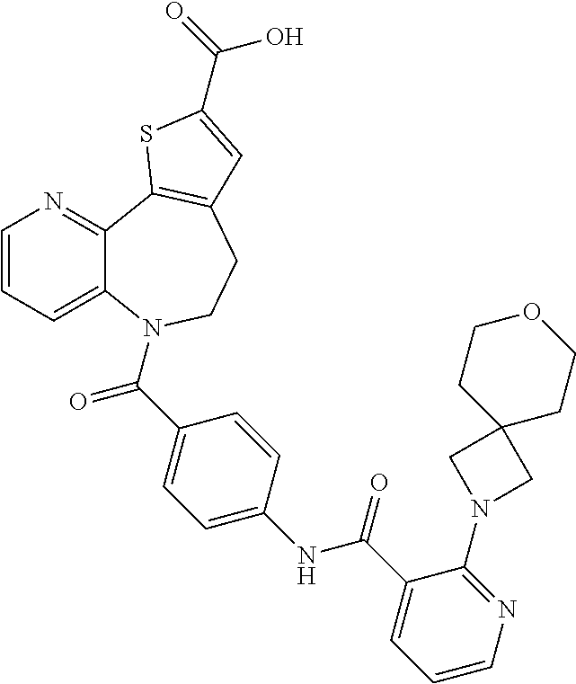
C1=C(C(NC2=CC=C(C(N3C4=CC=CN=C4C4=C(CC3)C=C(C(O)=O)S4)=O)C=C2)=O)C(N2CC3(CCOCC3)C2)=NC=C1
